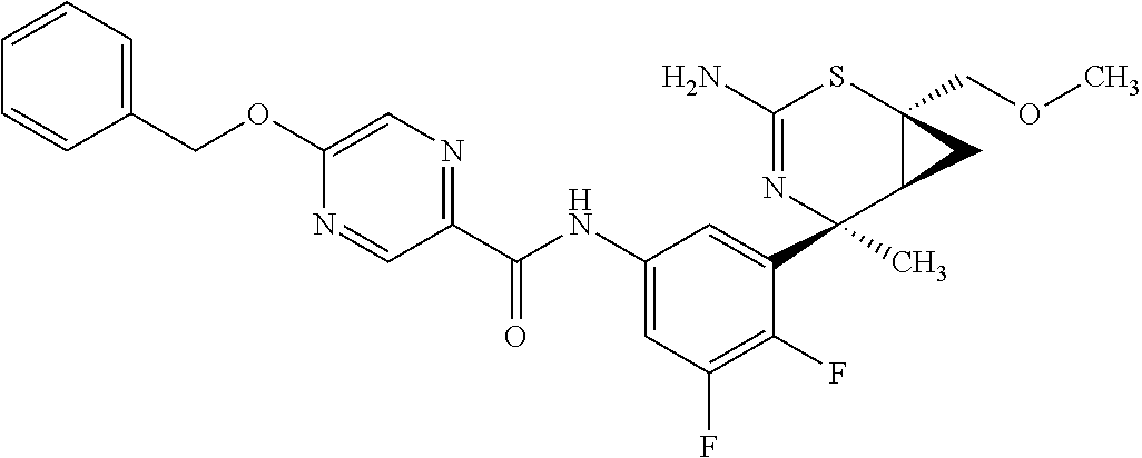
N1=CC(C(NC2=CC(F)=C(F)C(C3(C)C4C(COC)(SC(N)=N3)C4)=C2)=O)=NC=C1OCC1=CC=CC=C1
